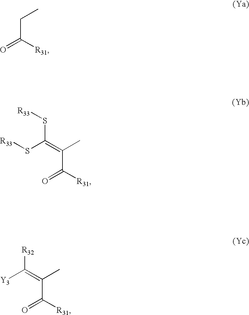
C(CC)(=O)[R31].[R33]SC(=C(C)C([R31])=O)S[R33].[Y3]C(=C(C)C([R31])=O)[R32]
